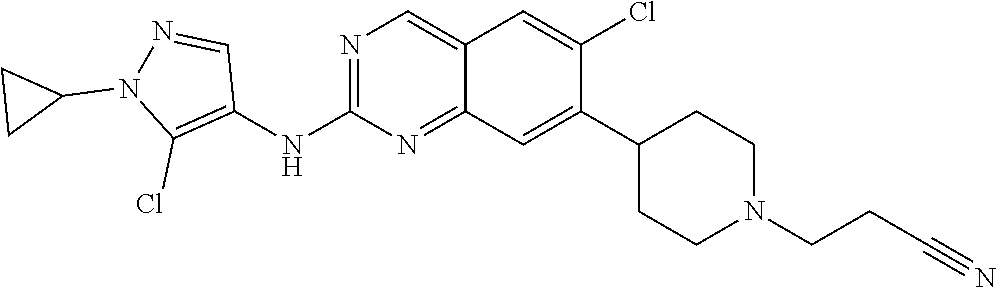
C1=C2C=C(Cl)C(C3CCN(CCC#N)CC3)=CC2=NC(NC2=C(Cl)N(C3CC3)N=C2)=N1
